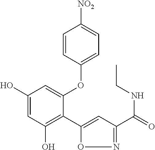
C1(O)=CC(O)=C(C2=CC(C(=O)NCC)=NO2)C(OC2=CC=C([NO2])C=C2)=C1
